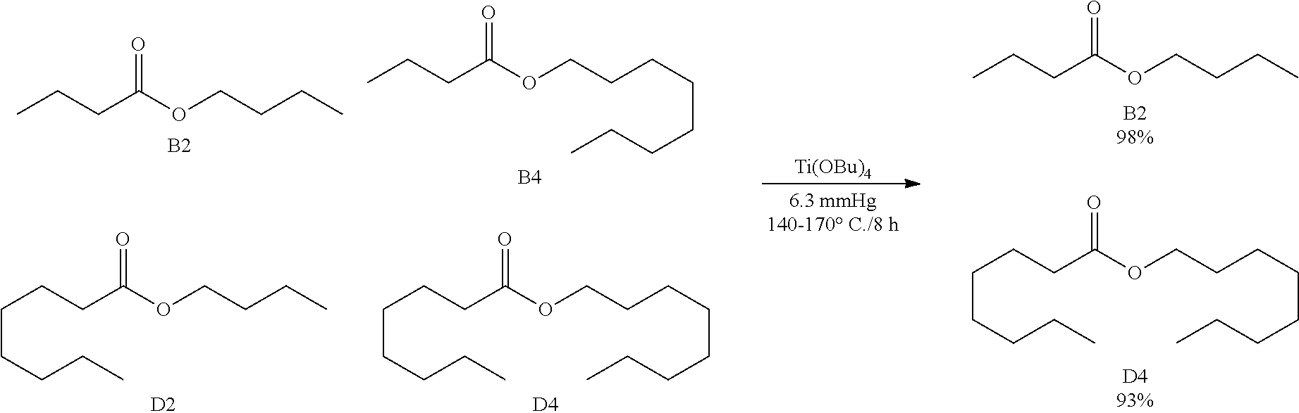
C(CCC(OCCCCCCCC)=O)CCCC.[D4].C(CCC(OCCCC)=O)CCCC.[D2].C(C(OCCCC)=O)CC.[B2].C(C(OCCCCCCCC)=O)CC.[B4].[Ti(OBu)4].C(CCC(OCCCCCCCC)=O)CCCC.C(C(OCCCC)=O)CC
